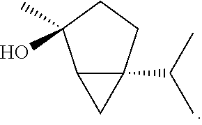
C12C(C(C)C)(CCC1(C)O)C2
